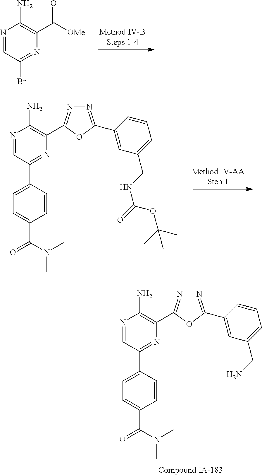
N1=CC(Br)=NC(C([OMe])=O)=C1N.N1=CC(C2=CC=C(C(=O)N(C)C)C=C2)=NC(C2=NN=C(C3=CC(CNC(=O)OC(C)(C)C)=CC=C3)O2)=C1N.N1=CC(C2=CC=C(C(=O)N(C)C)C=C2)=NC(C2=NN=C(C3=CC(CN)=CC=C3)O2)=C1N
